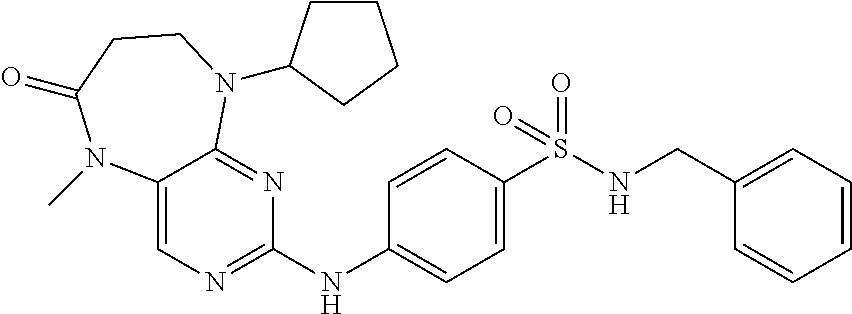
C12=CN=C(NC3=CC=C(S(NCC4=CC=CC=C4)(=O)=O)C=C3)N=C1N(C1CCCC1)CCC(=O)N2C
